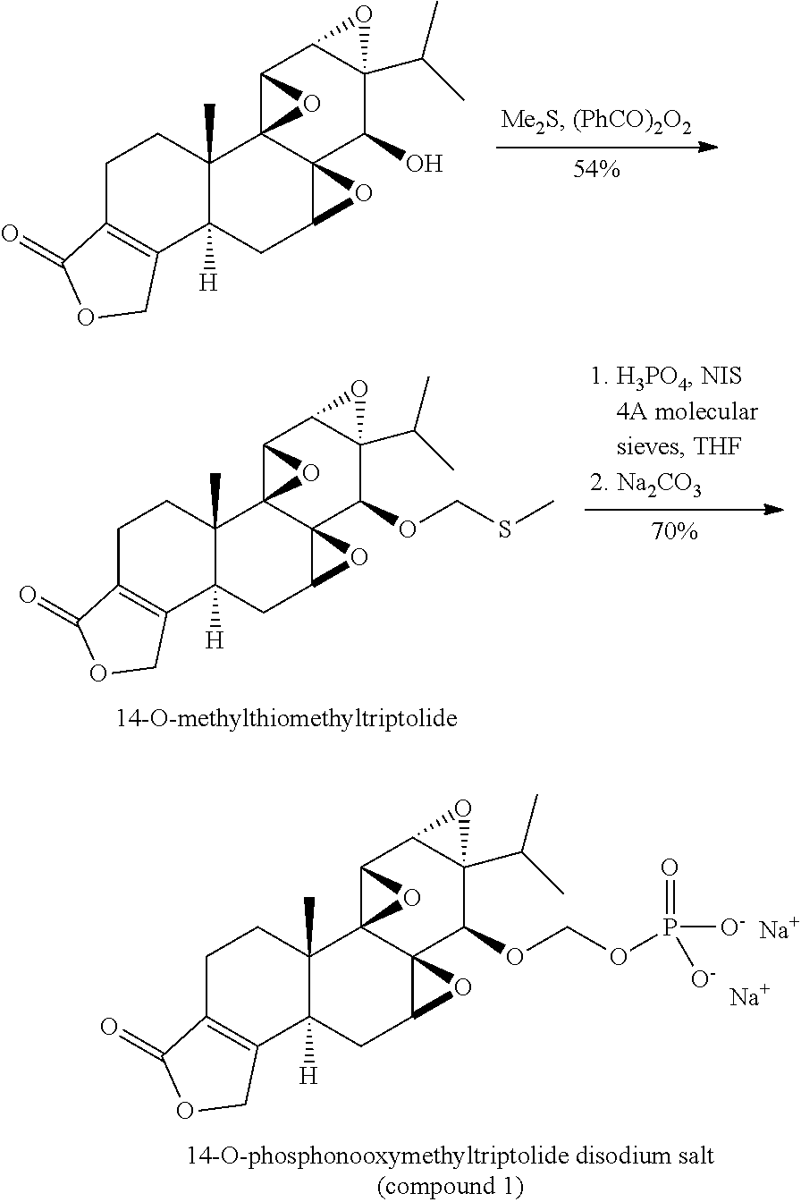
C1C2=C(C3([H])C(C)(C1)C14C5(C(C3)O5)C(O)C3(C(C)C)C(C1O4)O3)COC2=O.C1C2=C(C3([H])C(C)(C1)C14C5(C(C3)O5)C(OCSC)C3(C(C)C)C(C1O4)O3)COC2=O.C1C2=C(C3([H])C(C)(C1)C14C5(C(C3)O5)C(OCOP(=O)([O-])[O-])C3(C(C)C)C(C1O4)O3)COC2=O.[Na].[Na]
